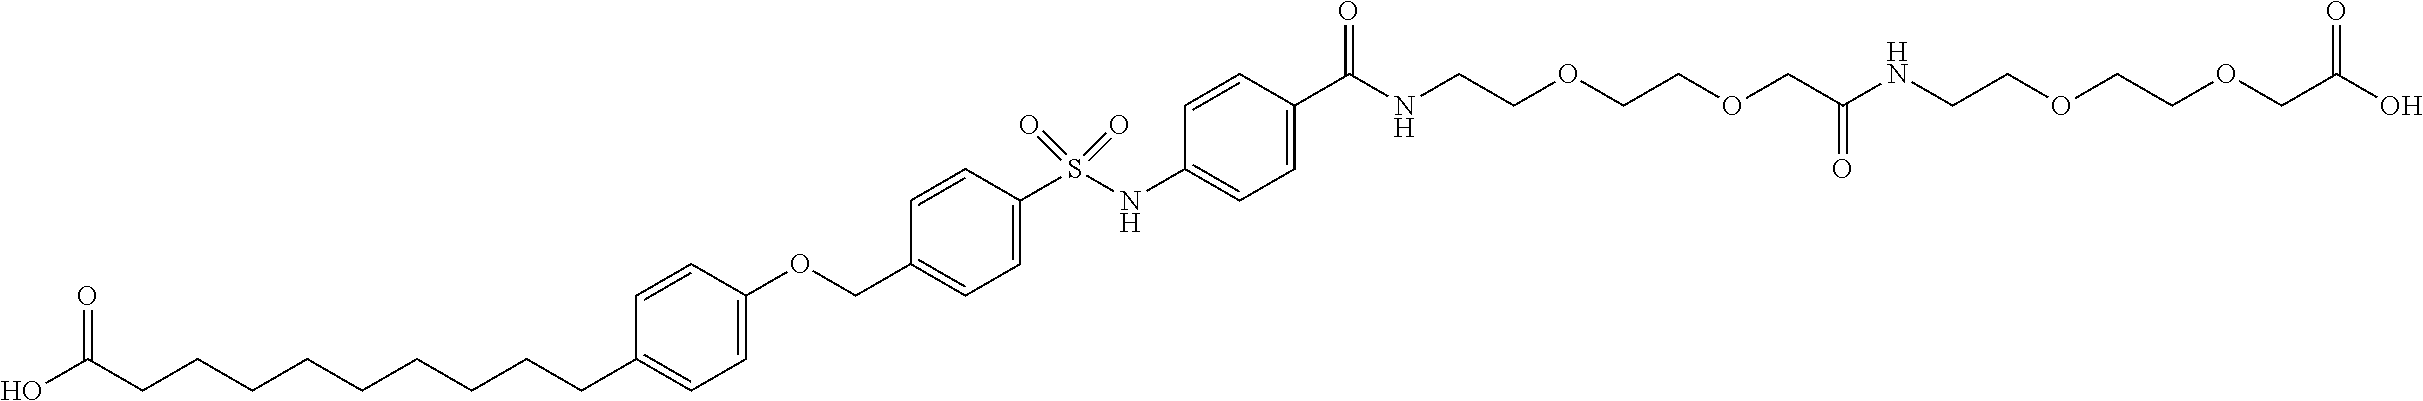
OC(CCCCCCCCCC1=CC=C(OCC2=CC=C(S(NC3=CC=C(C(=O)NCCOCCOCC(NCCOCCOCC(O)=O)=O)C=C3)(=O)=O)C=C2)C=C1)=O
